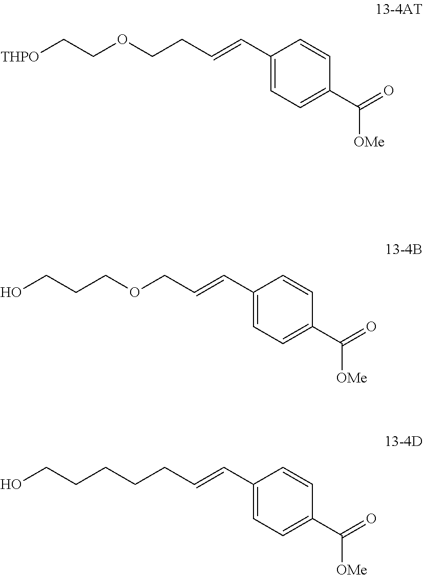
C(=CCCOCC[THPO])C1=CC=C(C(=O)[OMe])C=C1.C(=CCOCCCO)C1=CC=C(C(=O)[OMe])C=C1.C(=CCCCCCO)C1=CC=C(C(=O)[OMe])C=C1
